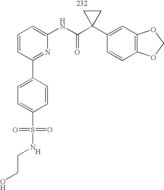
C1=CC=C(NC(=O)C2(C3=CC4=C(C=C3)OCO4)CC2)N=C1C1=CC=C(S(=O)(=O)NCCO)C=C1.[H]
